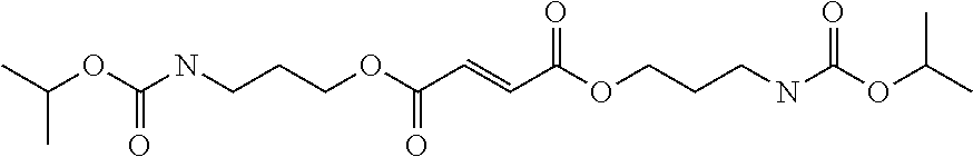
O(C(NCCCOC(C=CC(OCCCNC(OC(C)C)=O)=O)=O)=O)C(C)C
